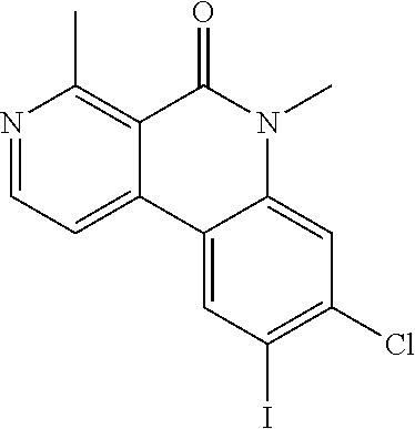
N1=CC=C2C(=C1C)C(=O)N(C)C1=CC(Cl)=C(I)C=C21
